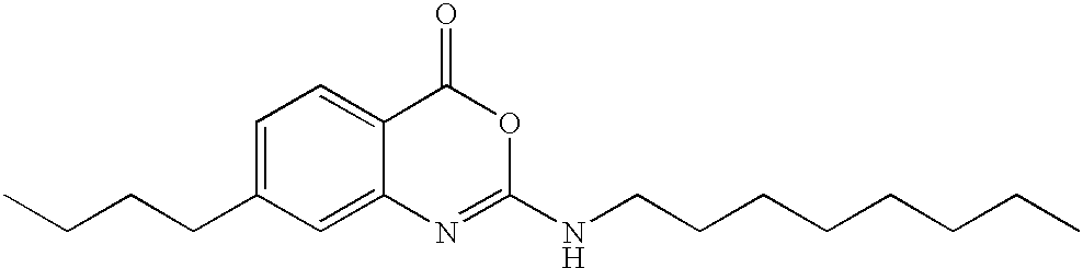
C1=C(CCCC)C=C2C(=C1)C(=O)OC(NCCCCCCCC)=N2
